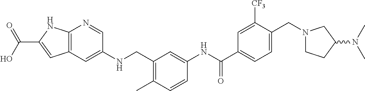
C1(C(NC2=CC(CNC3=CC4=C(N=C3)NC(C(O)=O)=C4)=C(C)C=C2)=O)=CC=C(CN2CCC(N(C)C)C2)C([CF3])=C1
